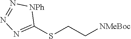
C1(SCC[NMeBoc])=NN=N[NPh]1
